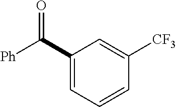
C1(C([Ph])=O)=CC=CC([CF3])=C1
